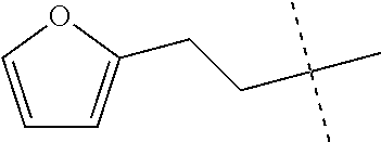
C(C(C)(C)C)CC1=CC=CO1
